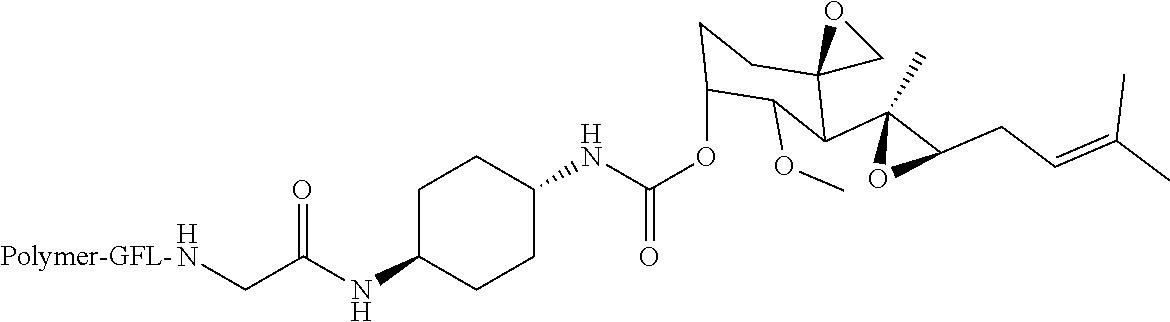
C1(NC(OC2CCC3(C(C4(C)OC4CC=C(C)C)C2OC)CO3)=O)CCC(NC(CN)=O)CC1.[Polymer-GFL-]
